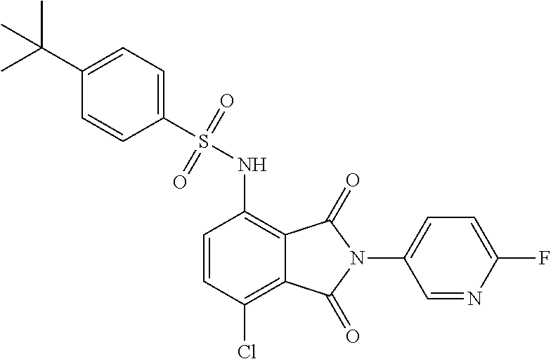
C1(S(NC2=C3C(=C(Cl)C=C2)C(=O)N(C2=CC=C(F)N=C2)C3=O)(=O)=O)=CC=C(C(C)(C)C)C=C1
